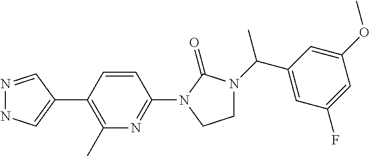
C1(C2=CNN=C2)=C(C)N=C(N2C(=O)N(C(C3=CC(F)=CC(OC)=C3)C)CC2)C=C1
